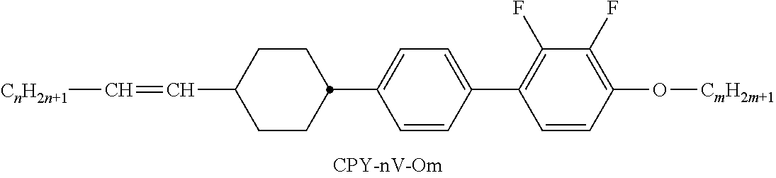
C1(C2CCC(C=C[CnH2n+1])CC2)=CC=C(C2=C(F)C(F)=C(O[CmH2m+1])C=C2)C=C1
